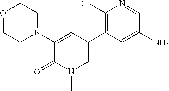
C1(N2CCOCC2)=CC(C2=C(Cl)N=CC(N)=C2)=CN(C)C1=O
